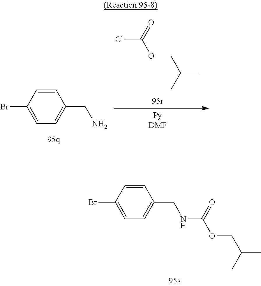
C1=CC(Br)=CC=C1CNC(OCC(C)C)=O.C1=CC(Br)=CC=C1CN.ClC(OCC(C)C)=O
